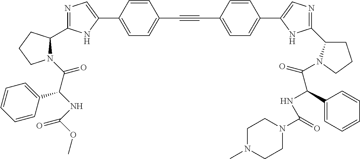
N1=C(C2N(C(C(NC(OC)=O)C3=CC=CC=C3)=O)CCC2)NC(C2=CC=C(C#CC3=CC=C(C4=CN=C(C5CCCN5C(=O)C(NC(N5CCN(C)CC5)=O)C5=CC=CC=C5)N4)C=C3)C=C2)=C1
